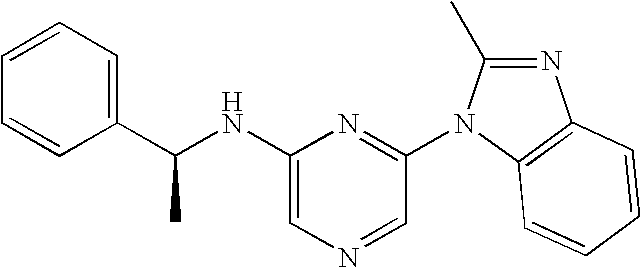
C1(NC(C2=CC=CC=C2)C)=CN=CC(N2C(C)=NC3=C2C=CC=C3)=N1
